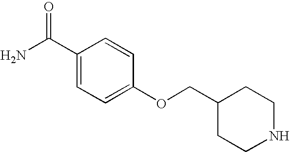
C1(C(N)=O)=CC=C(OCC2CCNCC2)C=C1
